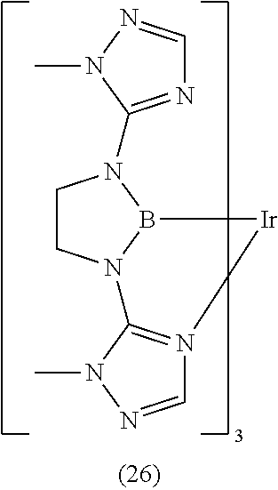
C1CN2B(N1C1=NC=NN1C)[Ir]N1=C2N(C)N=C1
